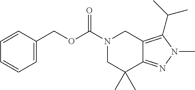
C1=C(COC(N2CC3=C(C(C)C)N(C)N=C3C(C)(C)C2)=O)C=CC=C1
